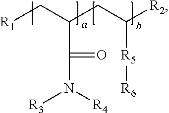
C(N([R4])[R3])(=O)C(C[R1])CC([R2])[R5][R6]
